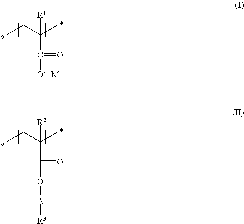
CCC(C)(C(O[A1][R3])=O)[R2].CCC(C)(C([O-])=O)[R1].[M+]
